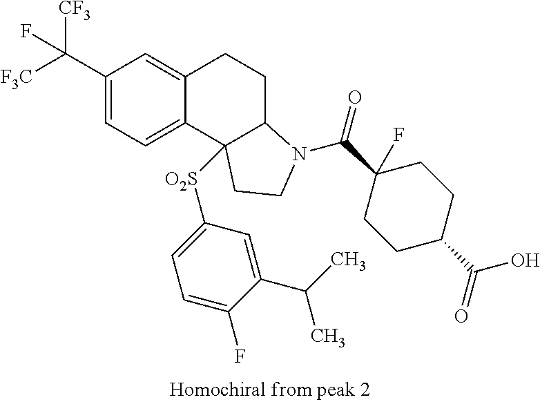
C(C1=CC=C2C(=C1)CCC1C2([O2S]C2=CC=C(F)C(C(C)C)=C2)CCN1C(=O)C1(F)CCC(C(O)=O)CC1)([F3C])([CF3])F
